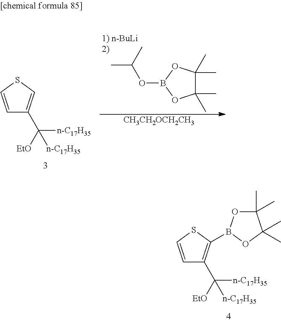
CC1(C)C(C)(C)OB(OC(C)C)O1.[CH3CH2OCH2CH3].C(C1=CSC=C1)([EtO])([n-C17H35])[n-C17H35].C(C1=C(B2OC(C)(C)C(C)(C)O2)SC=C1)([EtO])([n-C17H35])[n-C17H35]
